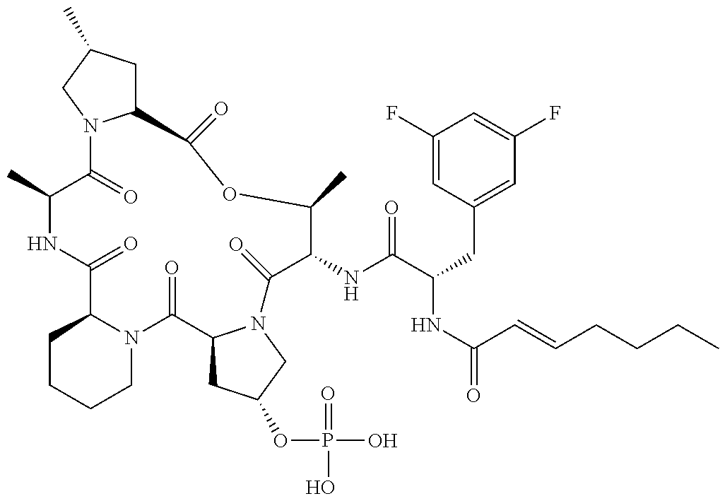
C1(C)C(=O)N2C(CC(C)C2)C(=O)OC(C)C(NC(=O)C(NC(C=CCCCC)=O)CC2=CC(F)=CC(F)=C2)C(=O)N2C(C(=O)N3C(C(=O)N1)CCCC3)CC(OP(O)(=O)O)C2
